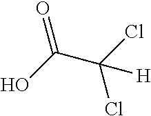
OC(C(Cl)(Cl)[H])=O
